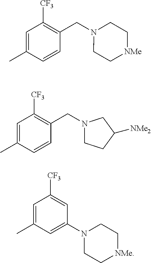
C1=C(C)C=CC(CN2CC[NMe]CC2)=C1[CF3].C1=C(C)C=CC(CN2CCC([NMe2])C2)=C1[CF3].C1=C(C)C=C(N2CC[NMe]CC2)C=C1[CF3]
